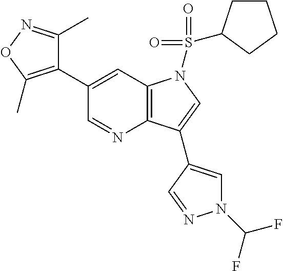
C12=C(C=C(C3=C(C)ON=C3C)C=N1)N(S(=O)(=O)C1CCCC1)C=C2C1=CN(C(F)F)N=C1
